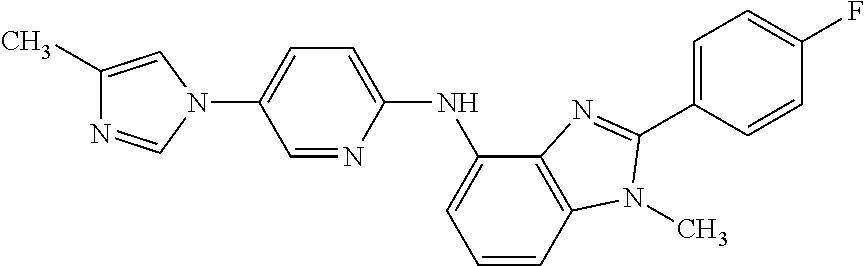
C1(C)=CN(C2=CC=C(NC3=CC=CC4=C3N=C(C3=CC=C(F)C=C3)N4C)N=C2)C=N1
